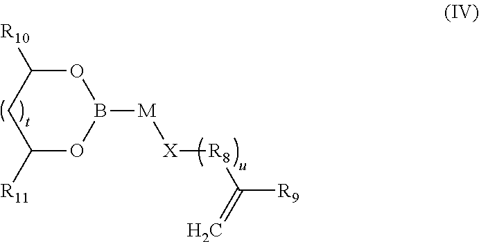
B1([M][X][R8]C(=C)[R9])OC([R10])CC([R11])O1
